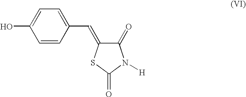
C1=C(O)C=CC(C=C2C(=O)N([H])C(=O)S2)=C1
